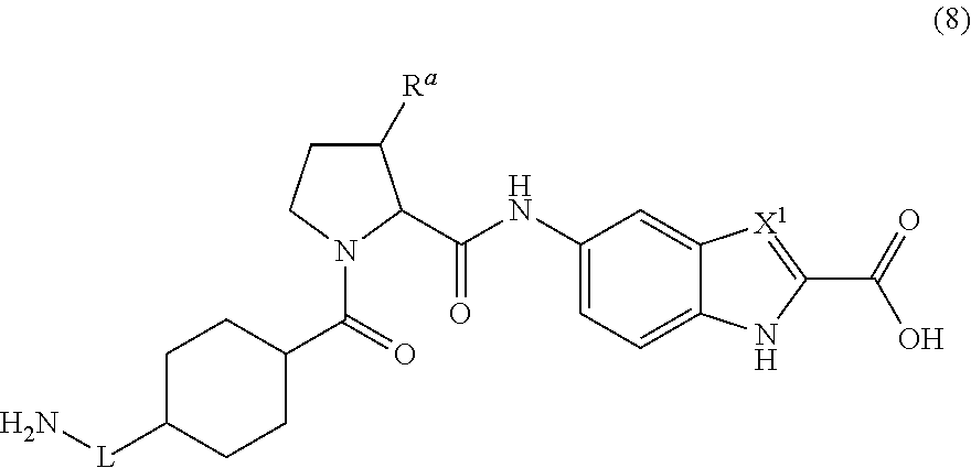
C1([Ra])CCN(C(=O)C2CCC([L]N)CC2)C1C(NC1=CC=C2C(=C1)[X1]=C(C(O)=O)N2)=O
